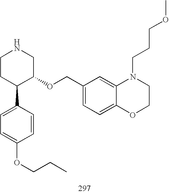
C1CC(C2=CC=C(OCCC)C=C2)C(OCC2=CC=C3C(=C2)N(CCCOC)CCO3)CN1
